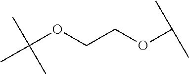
CC(OCCOC(C)C)(C)C
